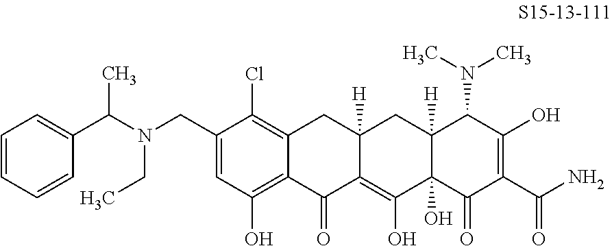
C1(CN(C(C2=CC=CC=C2)C)CC)=CC(O)=C2C(=C1Cl)CC1([H])C(=C(O)C3(O)C([H])(C1)C(N(C)C)C(O)=C(C(N)=O)C3=O)C2=O
